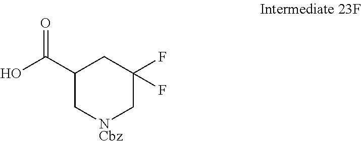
C1(C(O)=O)C[NCbz]CC(F)(F)C1
